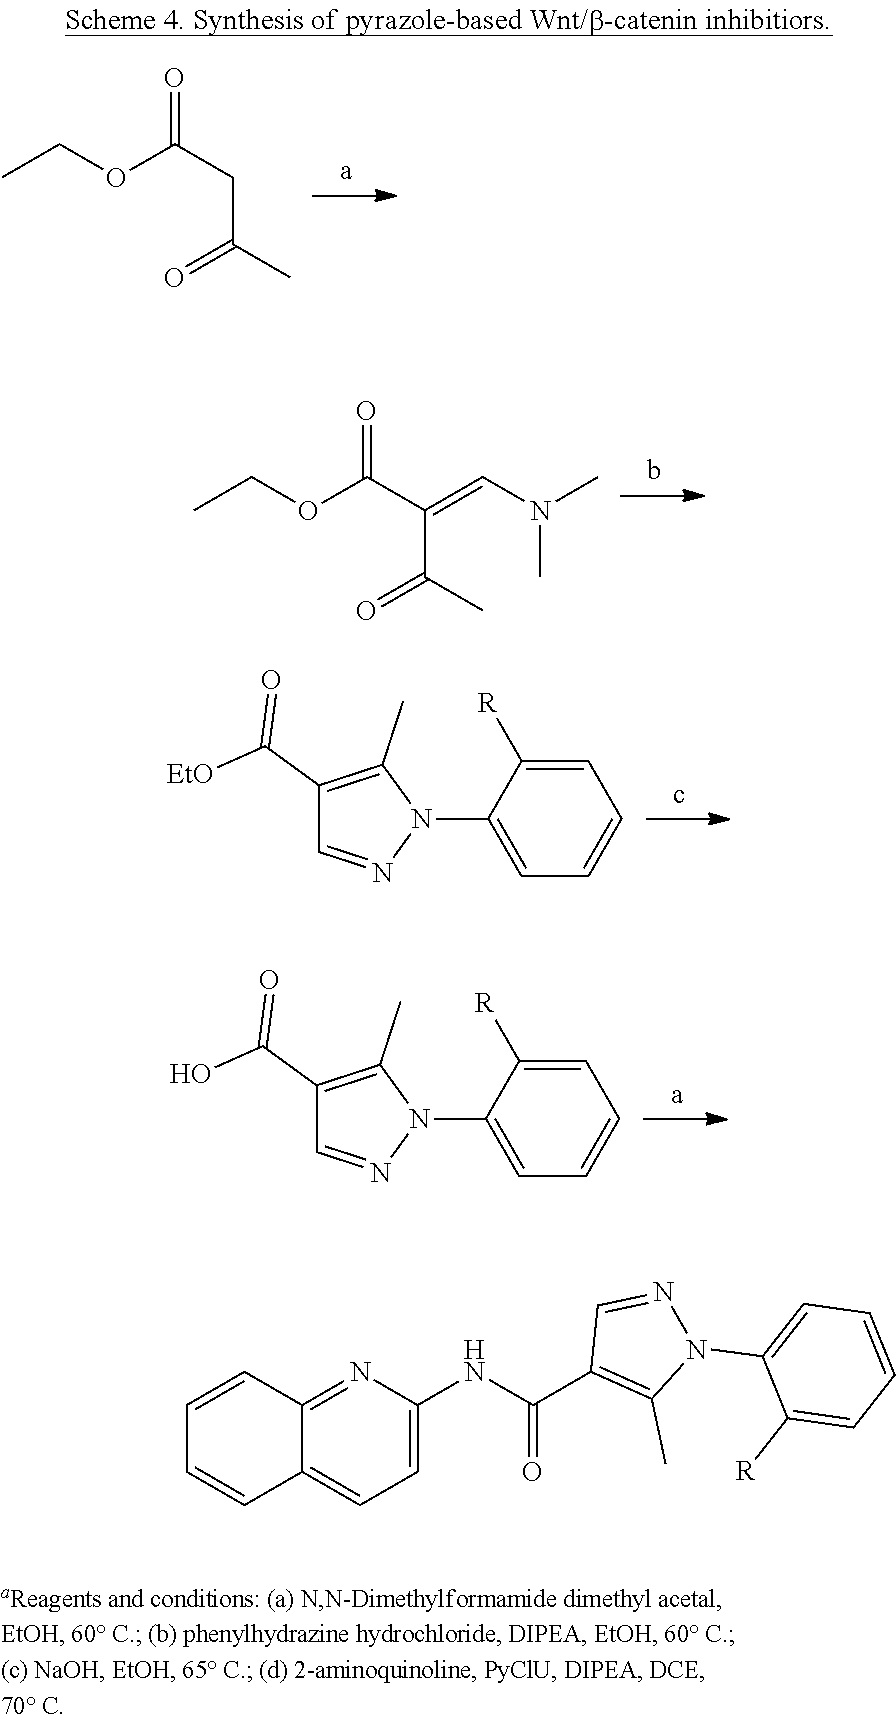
CCOC(CC(C)=O)=O.CCOC(C(C(C)=O)=CN(C)C)=O.C1(C([EtO])=O)=C(C)N(C2=CC=CC=C2[R])N=C1.C1(C(O)=O)=C(C)N(C2=CC=CC=C2[R])N=C1.C1=CC2=NC(NC(C3=C(C)N(C4=CC=CC=C4[R])N=C3)=O)=CC=C2C=C1
